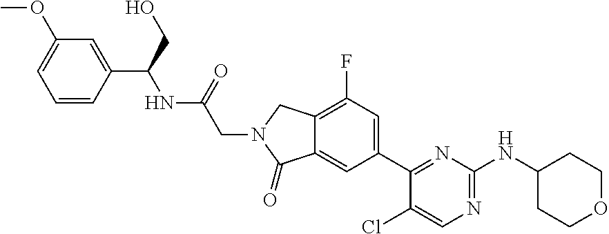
C1(Cl)=CN=C(NC2CCOCC2)N=C1C1=CC(F)=C2C(=C1)C(=O)N(CC(=O)NC(C1=CC(OC)=CC=C1)CO)C2
